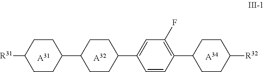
[A31].[A32].[A34].[R31]C1CCC(C2CCC(C3=CC(F)=C(C4CCC([R32])CC4)C=C3)CC2)CC1
